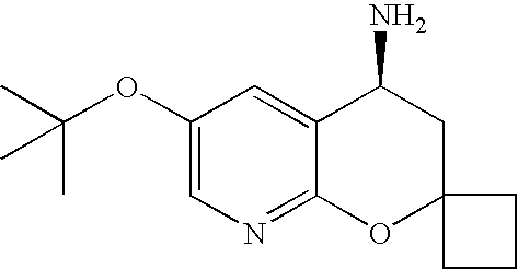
C1(OC(C)(C)C)=CN=C2C(=C1)C(N)CC1(O2)CCC1
